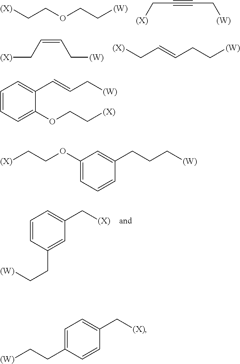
[(X)]CCOCC[(W)].C(C[(X)])#CC[(W)].[(X)]CC=CC[(W)].[(X)]CC=CCC[(W)].C1=CC(CC[(W)])=CC(C[(X)])=C1.C1=CC=C(OCC[(X)])C(C=CC[(W)])=C1.C1(OCC[(X)])=CC=CC(CCC[(W)])=C1.C1=C(CC[(W)])C=CC(C[(X)])=C1
